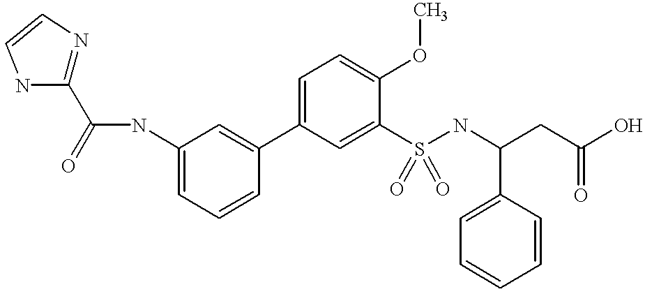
C1=C(NC(C2=NC=CN2)=O)C=C(C2=CC=C(OC)C(S(NC(CC(O)=O)C3=CC=CC=C3)(=O)=O)=C2)C=C1
